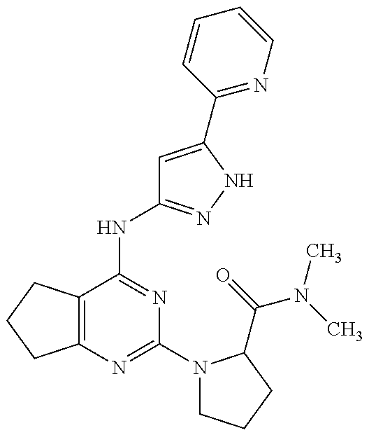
C12=C(C(NC3=NNC(C4=NC=CC=C4)=C3)=NC(N3CCCC3C(=O)N(C)C)=N1)CCC2
